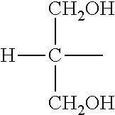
[H]C(C)([CH2OH])[CH2OH]
